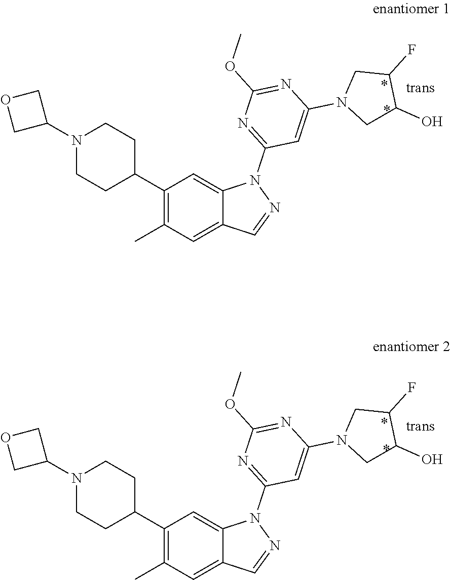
C1(C2CCN(C3COC3)CC2)=C(C)C=C2C(=C1)N(C1=NC(OC)=NC(N3CC(O)C(F)C3)=C1)N=C2.C1(C2CCN(C3COC3)CC2)=C(C)C=C2C(=C1)N(C1=NC(OC)=NC(N3CC(O)C(F)C3)=C1)N=C2
